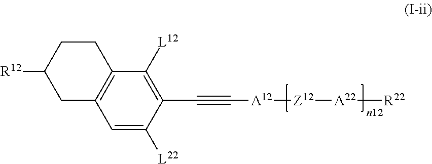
C12=C(C=C([L22])C(C#C[A12][Z12][A22][R22])=C1[L12])CC([R12])CC2
